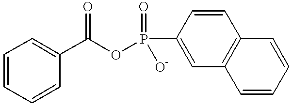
C1=CC=CC(C(OP(C2=CC3=C(C=C2)C=CC=C3)(=O)[O-])=O)=C1
